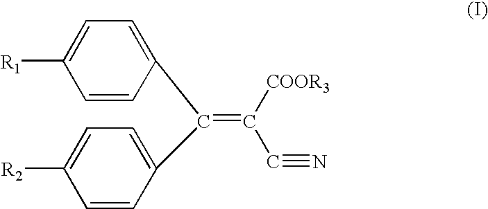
C(=C([COOR3])C#N)(C1=CC=C([R2])C=C1)C1=CC=C([R1])C=C1
